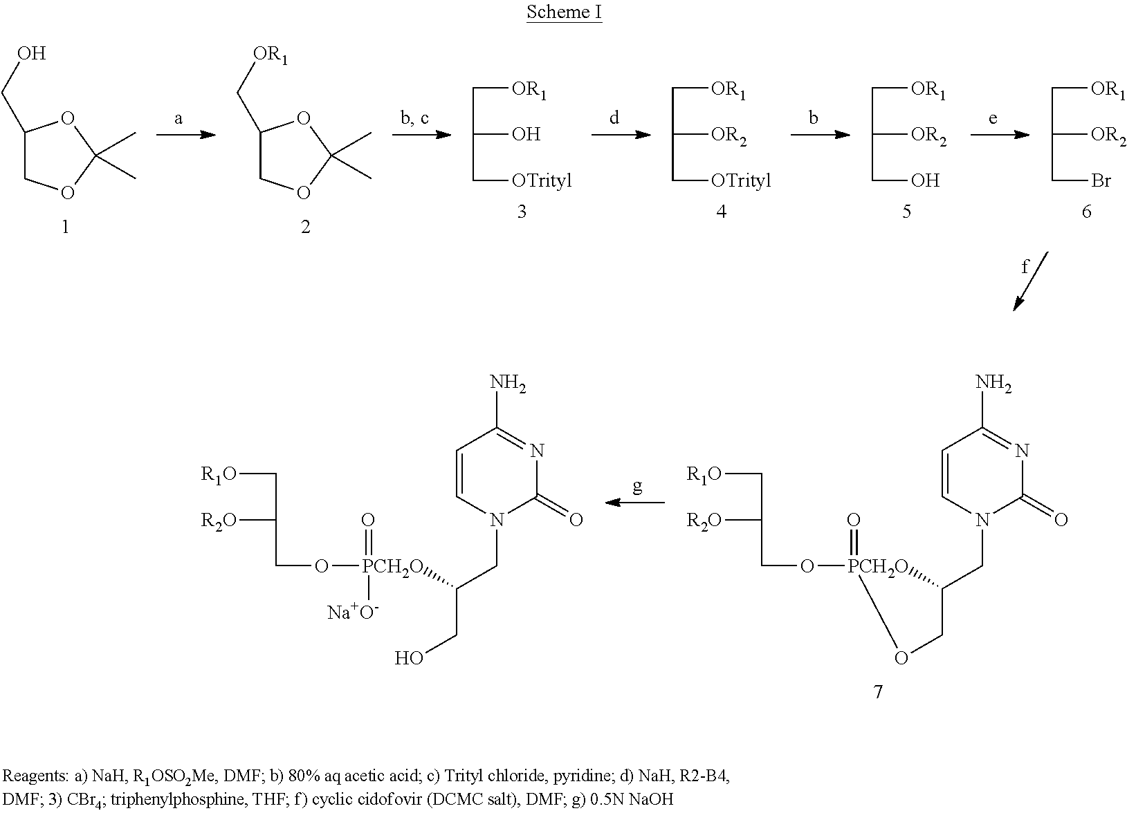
C1(CO)COC(C)(C)O1.C1(C[OR1])COC(C)(C)O1.C([OR1])C(O)C[OTrityl].C([OR1])C([OR2])C[OTrityl].C([OR1])C([OR2])CO.C([OR1])C([OR2])CBr.[R1O]CC([R2O])CO[PCH2O]1(=O)C(CN2C(=O)N=C(N)C=C2)CO1.[R1O]CC([R2O])CO[PCH2O](=O)(C(CO)CN1C(=O)N=C(N)C=C1)[Na+O-]
